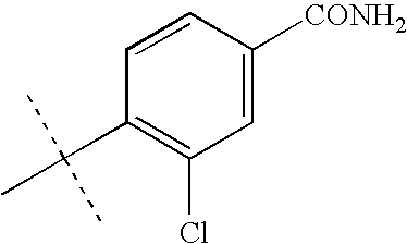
C1=C([CONH2])C=CC(C(C)(C)C)=C1Cl
